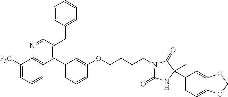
C1(C2=CC=CC(OCCCCN3C(=O)NC(C)(C4=CC=C5C(=C4)OCO5)C3=O)=C2)=C(CC2=CC=CC=C2)C=NC2=C1C=CC=C2[F3C]
